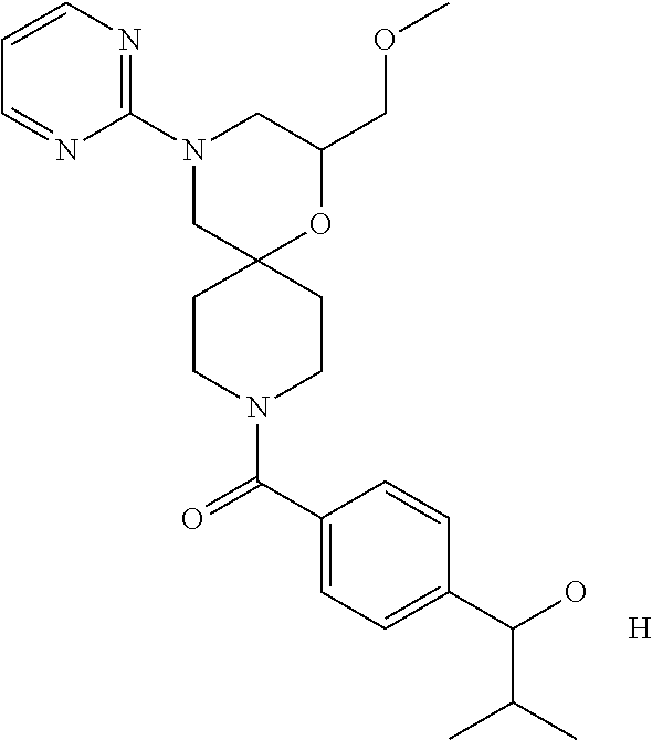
C1(COC)OC2(CN(C3=NC=CC=N3)C1)CCN(C(C1=CC=C(C(O)C(C)C)C=C1)=O)CC2.[H]
